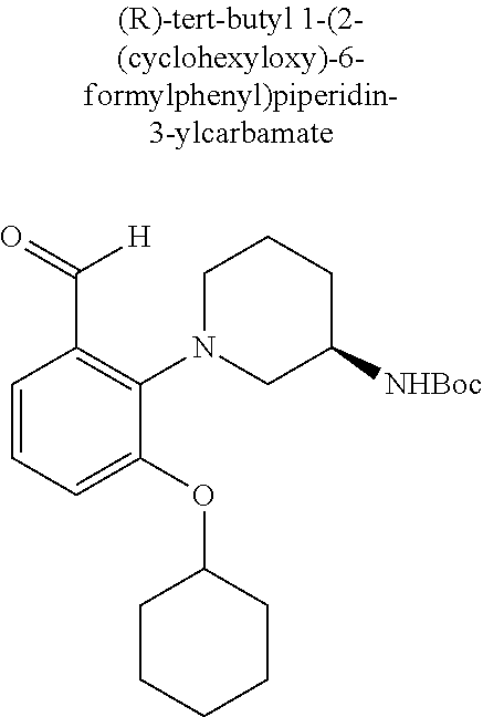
C1=CC=C(OC2CCCCC2)C(N2CC([NHBoc])CCC2)=C1C([H])=O
